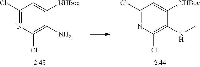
C1(Cl)=NC(Cl)=C(N)C([NHBoc])=C1.C1(Cl)=NC(Cl)=C(NC)C([NHBoc])=C1
